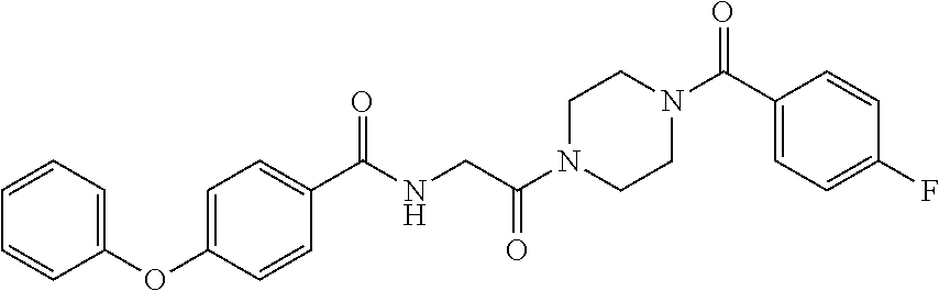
C1=CC=C(OC2=CC=C(C(NCC(N3CCN(C(=O)C4=CC=C(F)C=C4)CC3)=O)=O)C=C2)C=C1
